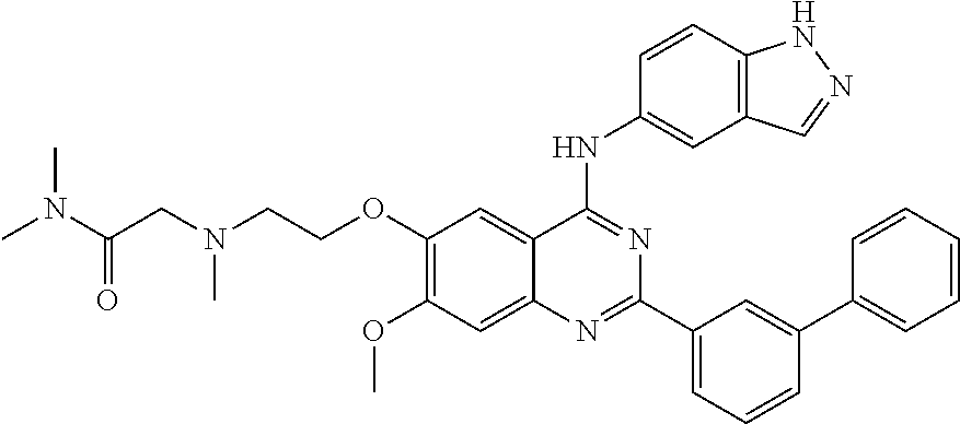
C1(C2=CC(C3=NC4=CC(OC)=C(OCCN(CC(=O)N(C)C)C)C=C4C(NC4=CC5=C(C=C4)NN=C5)=N3)=CC=C2)=CC=CC=C1
